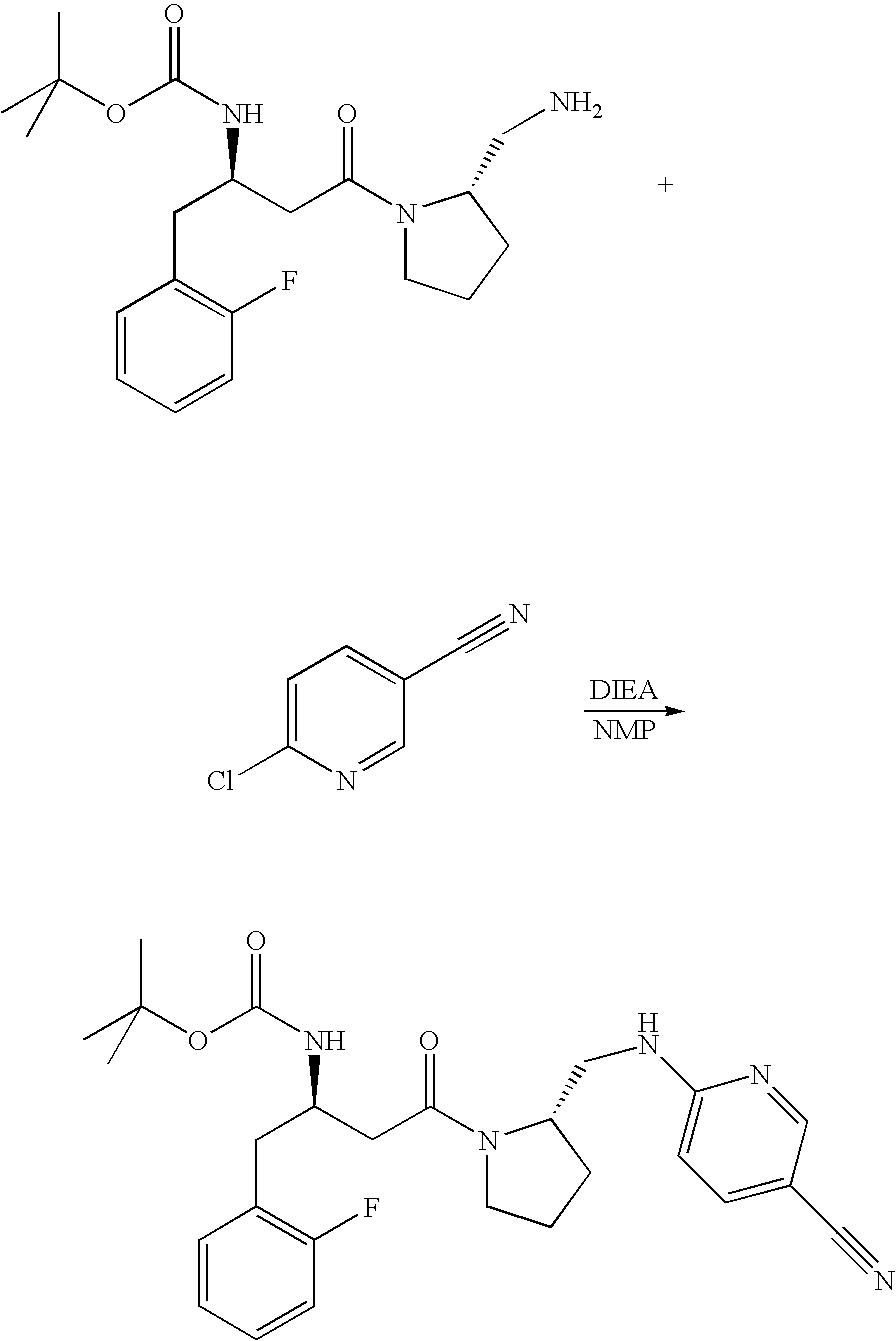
CC(OC(NC(CC1=C(F)C=CC=C1)CC(N1CCCC1CN)=O)=O)(C)C.C1=C(Cl)N=CC(C#N)=C1.CC(OC(NC(CC1=C(F)C=CC=C1)CC(N1CCCC1CNC1=CC=C(C#N)C=N1)=O)=O)(C)C
